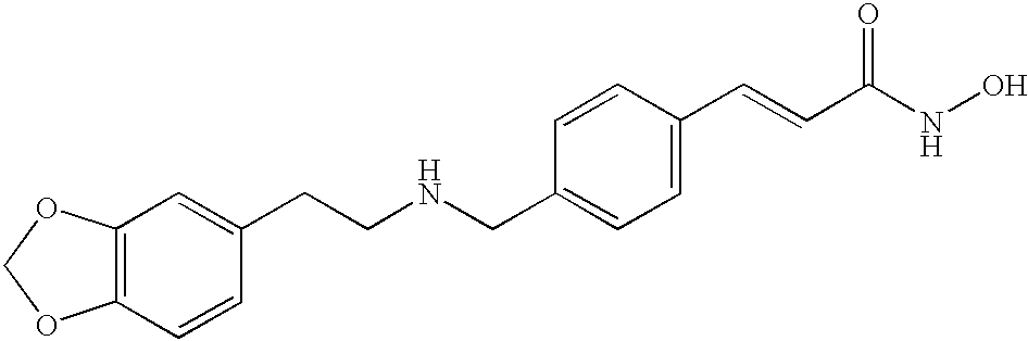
C(C1=CC=C(C=CC(NO)=O)C=C1)NCCC1=CC2=C(C=C1)OCO2
